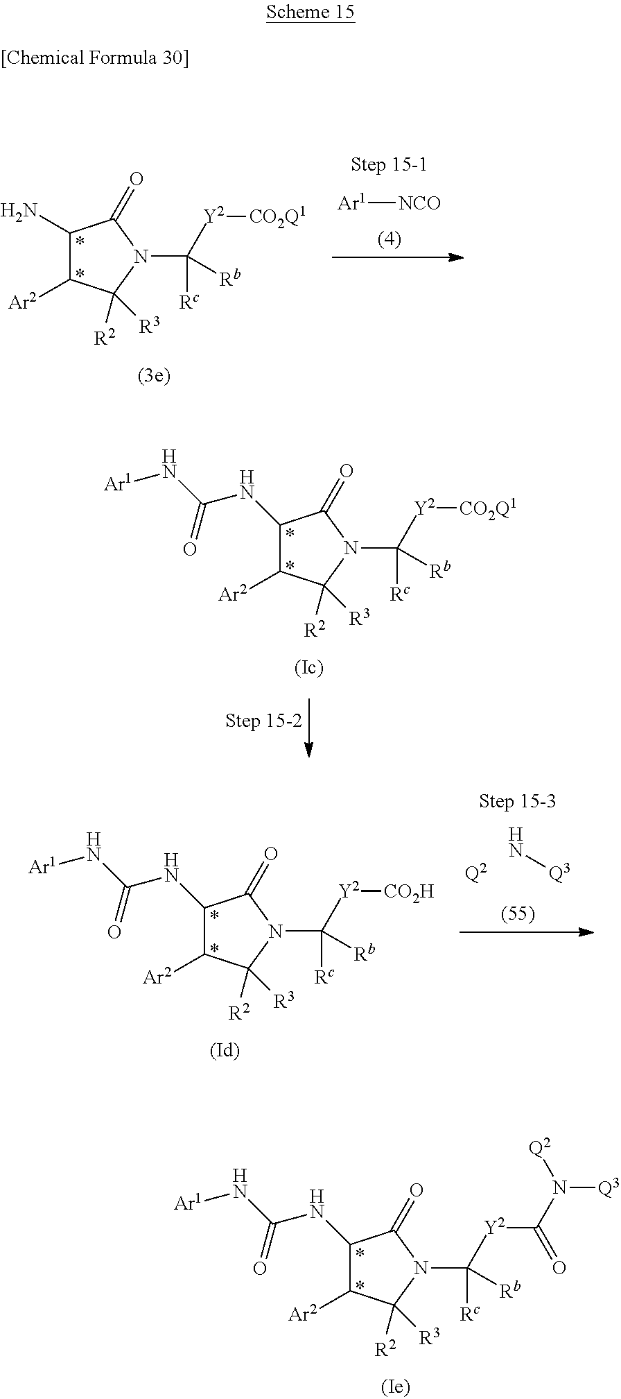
C1(N)C([Ar2])C([R2])([R3])N(C([Y2][CO2Q1])([Rc])[Rb])C1=O.[Ar1][NCO].C1(NC(N[Ar1])=O)C([Ar2])C([R2])([R3])N(C([Y2][CO2Q1])([Rc])[Rb])C1=O.C1(NC(N[Ar1])=O)C([Ar2])C([R2])([R3])N(C([Y2][CO2H])([Rc])[Rb])C1=O.[Q2].N[Q3].C1([Ar2])C([R2])([R3])N(C([Y2]C(N([Q2])[Q3])=O)([Rc])[Rb])C(=O)C1NC(N[Ar1])=O
